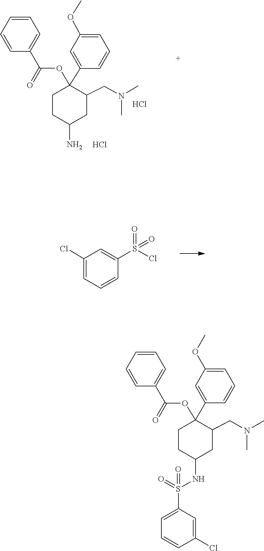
C1=CC=C(C(=O)OC2(C3=CC(OC)=CC=C3)CCC(N)CC2CN(C)C)C=C1.Cl.Cl.S(=O)(C1=CC(Cl)=CC=C1)(=O)Cl.C1=CC(C(=O)OC2(C3=CC(OC)=CC=C3)CCC(NS(=O)(=O)C3=CC=CC(Cl)=C3)CC2CN(C)C)=CC=C1
